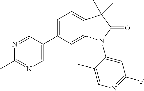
C1(C2=CN=C(C)N=C2)=CC=C2C(=C1)N(C1=CC(F)=NC=C1C)C(=O)C2(C)C
